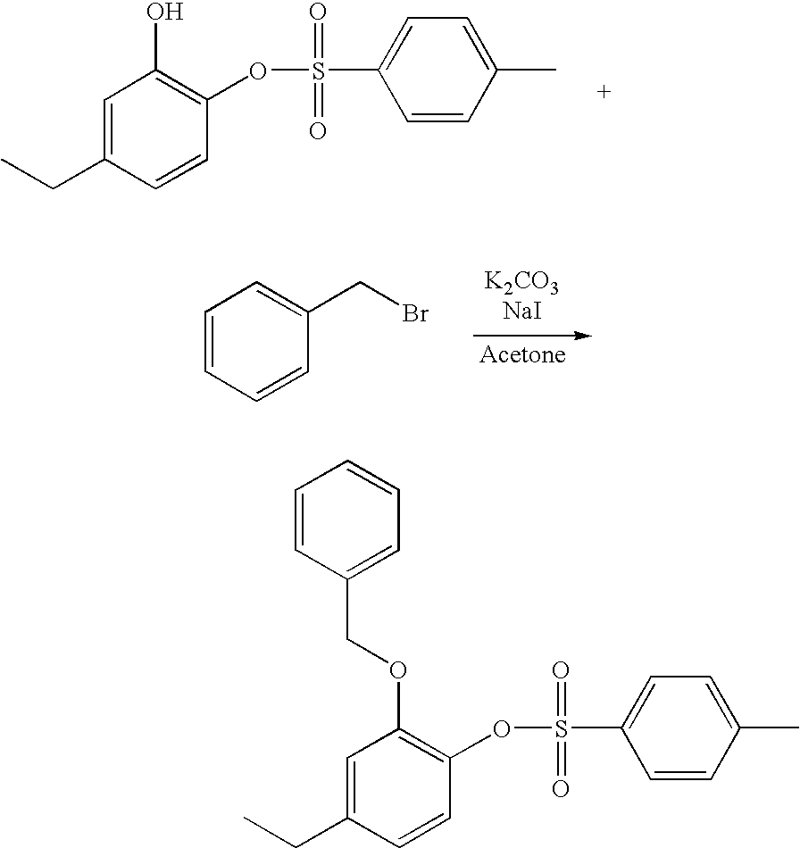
C1=C(CC)C=CC(OS(C2=CC=C(C)C=C2)(=O)=O)=C1O.C1=CC=CC(CBr)=C1.C1=C(CC)C=CC(OS(C2=CC=C(C)C=C2)(=O)=O)=C1OCC1=CC=CC=C1
